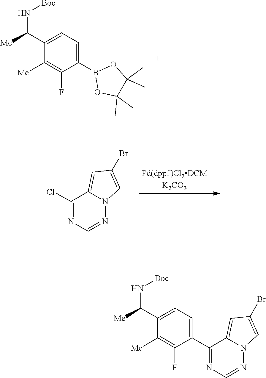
B1(C2=CC=C(C(N[Boc])[Me])C([Me])=C2F)OC(C)(C)C(C)(C)O1.C1(Br)=CN2C(=C1)C(Cl)=NC=N2.C1(C2=CC=C(C(N[Boc])[Me])C([Me])=C2F)=NC=NN2C1=CC(Br)=C2
